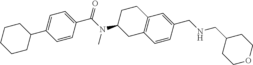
C1(C(N(C2CC3=C(CC2)C=C(CNCC2CCOCC2)C=C3)C)=O)=CC=C(C2CCCCC2)C=C1
